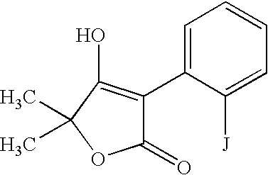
C1(=O)C(C2=CC=CC=C2[J])=C(O)C(C)(C)O1
